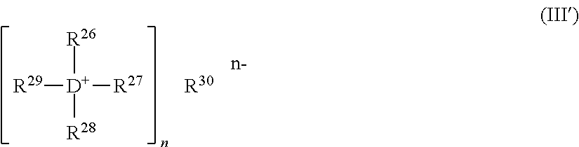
[R29][D]([R27])([R26])[R28].[R30]
